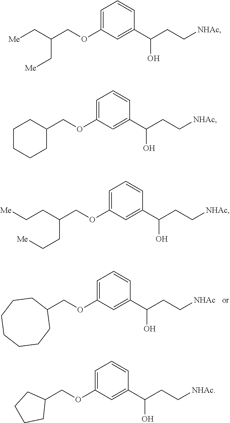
C1(COC2=CC=CC(C(CC[NHAc])O)=C2)CCCCCCC1.[Me]CC(COC1=CC=CC(C(CC[NHAc])O)=C1)C[Me].C1CC(COC2=CC=CC(C(CC[NHAc])O)=C2)CCC1.C(OC1=CC=CC(C(CC[NHAc])O)=C1)C(CC[Me])CC[Me].C1(COC2=CC=CC(C(CC[NHAc])O)=C2)CCCC1
